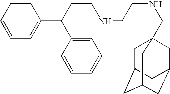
C(NCCNCC12CC3CC(CC(C1)C3)C2)CC(C1=CC=CC=C1)C1=CC=CC=C1
